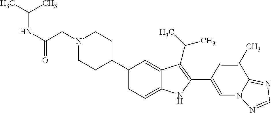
C1(C2CCN(CC(NC(C)C)=O)CC2)=CC=C2C(=C1)C(C(C)C)=C(C1=CN3C(=NC=N3)C(C)=C1)N2
